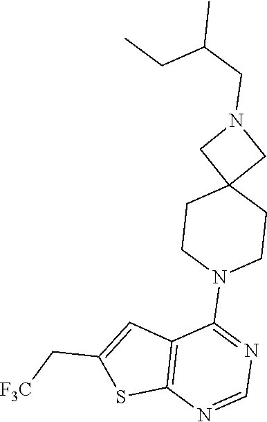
C12=C(C(N3CCC4(CC3)CN(CC(CC)C)C4)=NC=N1)C=C(C[F3C])S2
